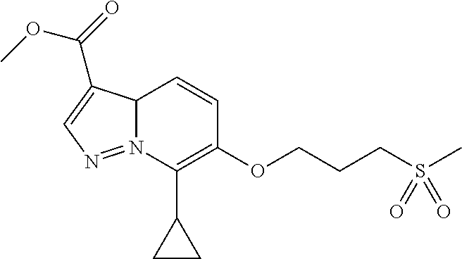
C12N(=NC=C1C(=O)OC)C(C1CC1)=C(OCCCS(C)(=O)=O)C=C2
